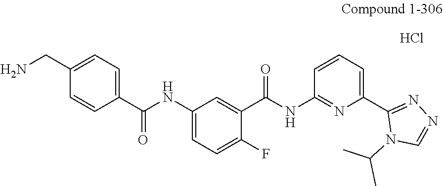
C1(NC(C2=CC=C(CN)C=C2)=O)=CC=C(F)C(C(NC2=NC(C3=NN=CN3C(C)C)=CC=C2)=O)=C1.Cl
